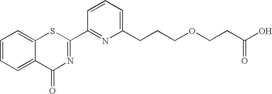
C1=CC=C2C(=C1)SC(C1=NC(CCCOCCC(O)=O)=CC=C1)=NC2=O
